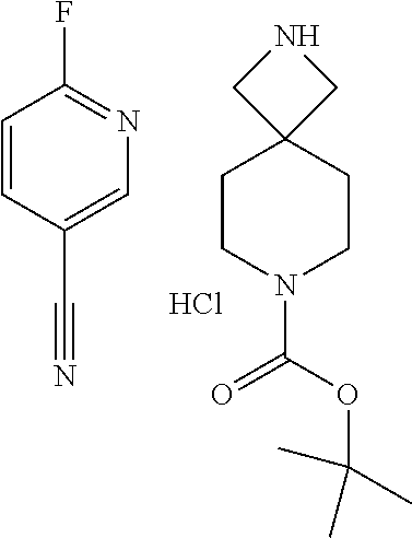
C1=CC(C#N)=CN=C1F.N1CC2(C1)CCN(C(OC(C)(C)C)=O)CC2.Cl
